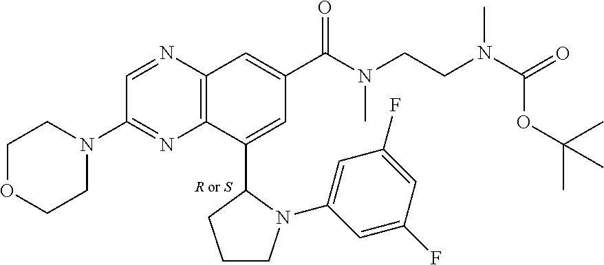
C1=NC2=C(N=C1N1CCOCC1)C(C1CCCN1C1=CC(F)=CC(F)=C1)=CC(C(N(CCN(C(=O)OC(C)(C)C)C)C)=O)=C2
